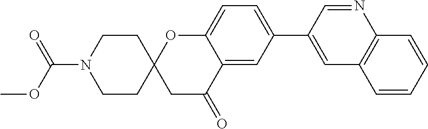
C1CC2(CCN1C(OC)=O)CC(=O)C1=CC(C3=CC4=C(N=C3)C=CC=C4)=CC=C1O2
